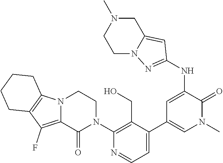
C1(N2CCN3C(=C(F)C4=C3CCCC4)C2=O)=C(CO)C(C2=CN(C)C(=O)C(NC3=NN4C(=C3)CN(C)CC4)=C2)=CC=N1
